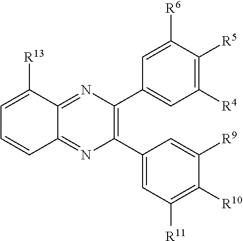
C1(C2=CC([R11])=C([R10])C([R9])=C2)=C(C2=CC([R4])=C([R5])C([R6])=C2)N=C2C(=N1)C=CC=C2[R13]
